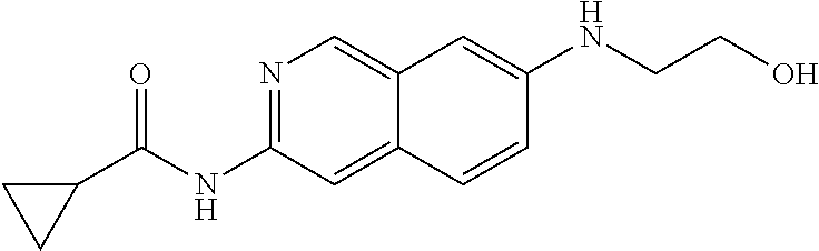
N1=C(NC(C2CC2)=O)C=C2C(=C1)C=C(NCCO)C=C2
